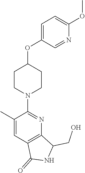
C1CN(C2=NC3=C(C=C2C)C(=O)NC3CO)CCC1OC1=CC=C(OC)N=C1
